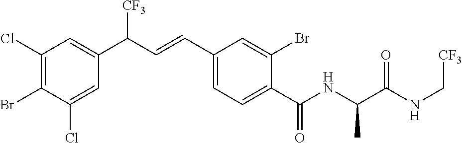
C1(Cl)=C(Br)C(Cl)=CC(C(C=CC2=CC=C(C(NC(C(NC[CF3])=O)C)=O)C(Br)=C2)[CF3])=C1
